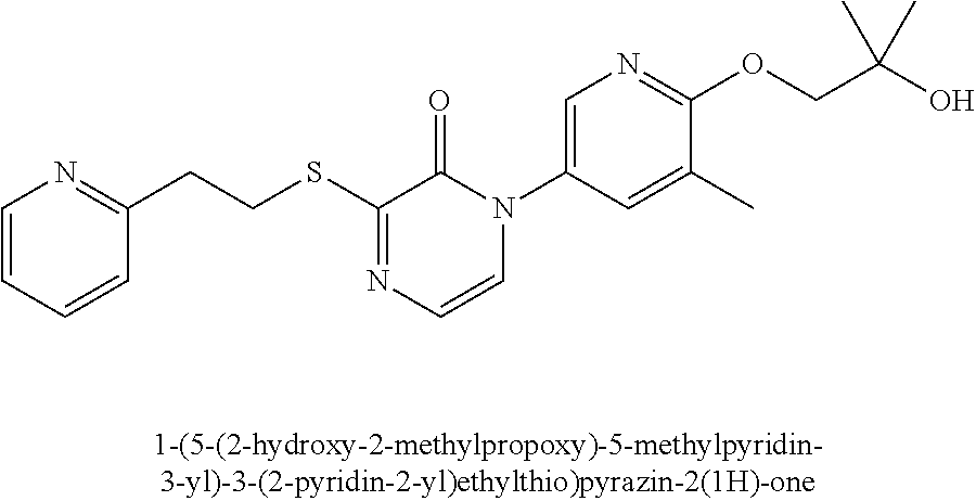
C(SC1=NC=CN(C2=CN=C(OCC(O)(C)C)C(C)=C2)C1=O)CC1=NC=CC=C1
